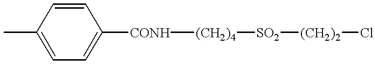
C1=CC(C)=CC=C1[CONH][(CH2)4][SO2][(CH2)2]Cl
